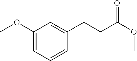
C1(OC)=CC=CC(CCC(OC)=O)=C1
